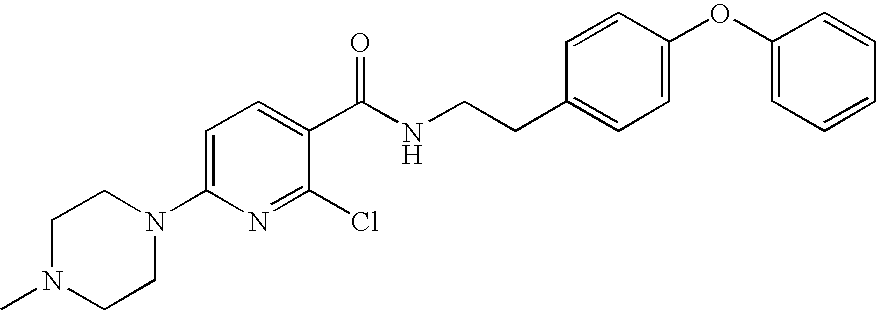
C1=C(N2CCN(C)CC2)N=C(Cl)C(C(NCCC2=CC=C(OC3=CC=CC=C3)C=C2)=O)=C1
